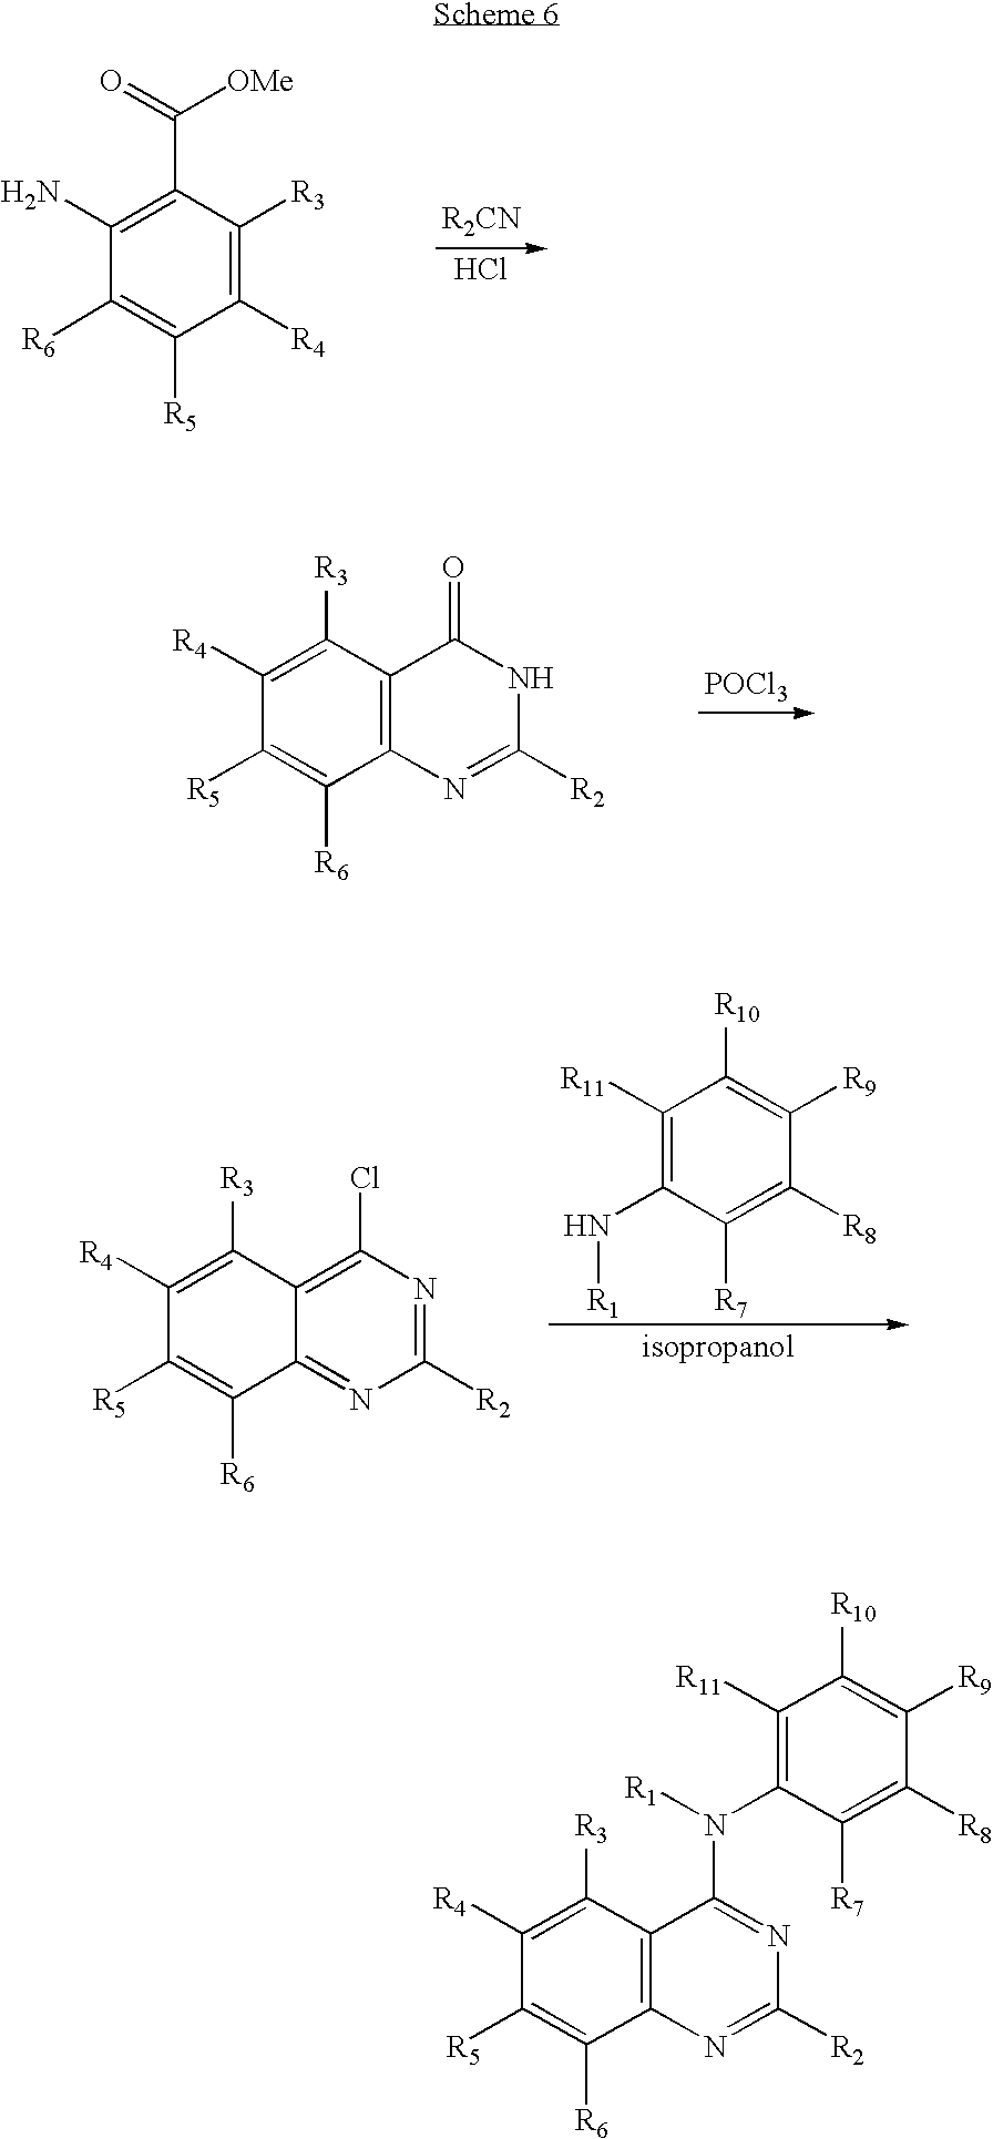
[POCl3].C12=C(C([R3])=C([R4])C([R5])=C1[R6])C(=O)NC([R2])=N2.C12=NC([R2])=NC(Cl)=C1C([R3])=C([R4])C([R5])=C2[R6].C1([R11])=C(N[R1])C([R7])=C([R8])C([R9])=C1[R10].C1(N)=C(C(=O)[OMe])C([R3])=C([R4])C([R5])=C1[R6].[R2CN].Cl.C12=C(C([R3])=C([R4])C([R5])=C1[R6])C(N(C1=C([R11])C([R10])=C([R9])C([R8])=C1[R7])[R1])=NC([R2])=N2
